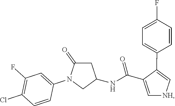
C(C1=C[NH]C=C1C1=CC=C(F)C=C1)(=O)NC1CC(=O)N(C2=CC(F)=C(Cl)C=C2)C1
